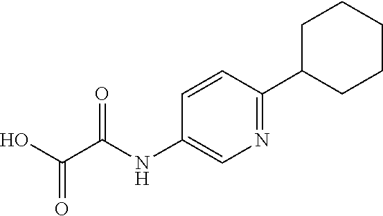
C1(C2CCCCC2)=NC=C(NC(C(O)=O)=O)C=C1
